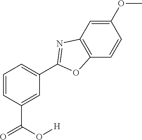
C1=C(C(O[H])=O)C=CC=C1C1=NC2=C(C=CC(OC)=C2)O1
